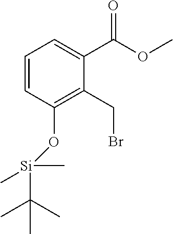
[Si](OC1=C(CBr)C(C(=O)OC)=CC=C1)(C)(C)C(C)(C)C
